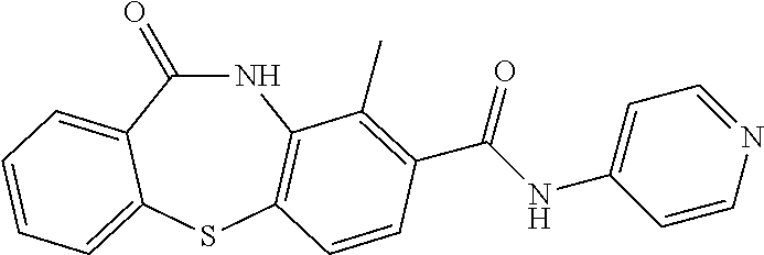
C1(=O)NC2=C(SC3=CC=CC=C13)C=CC(C(NC1=CC=NC=C1)=O)=C2C
